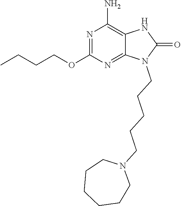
N1=C(OCCCC)N=C2C(=C1N)NC(=O)N2CCCCCN1CCCCCC1
